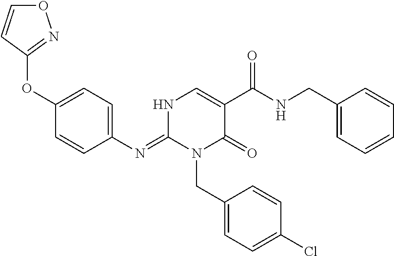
C1(OC2=CC=C(N=C3N(CC4=CC=C(Cl)C=C4)C(=O)C(C(=O)NCC4=CC=CC=C4)=CN3)C=C2)=NOC=C1
